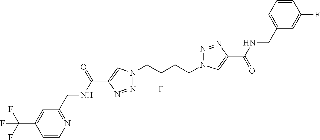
C1(C(NCC2=NC=CC(C(F)(F)F)=C2)=O)=CN(CC(CCN2N=NC(C(=O)NCC3=CC=CC(F)=C3)=C2)F)N=N1
